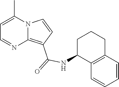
N12C(=C(C(=O)NC3C4=C(CCC3)C=CC=C4)C=C1)N=CC=C2C
